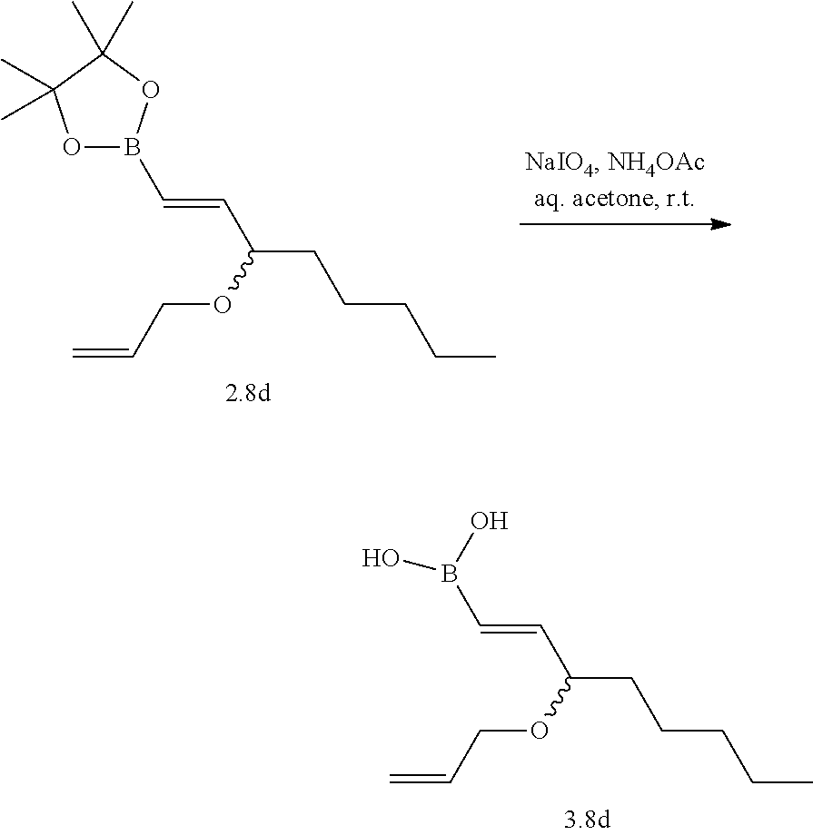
B(C=CC(CCCCC)OCC=C)(O)O.B1(C=CC(CCCCC)OCC=C)OC(C)(C)C(C)(C)O1
